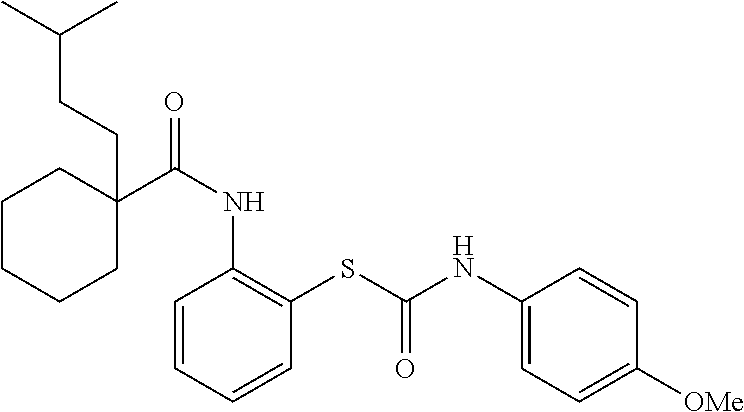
C1=CC=CC(SC(NC2=CC=C([OMe])C=C2)=O)=C1NC(=O)C1(CCC(C)C)CCCCC1
